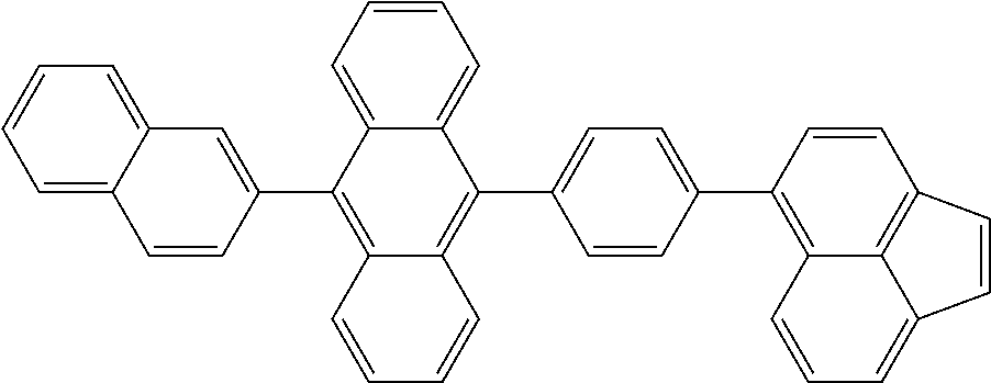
C1=CC2=C(C3=CC4=CC=CC=C4C=C3)C3=CC=CC=C3C(C3=CC=C(C4=C5C6=C(C=CC6=CC=C5)C=C4)C=C3)=C2C=C1
